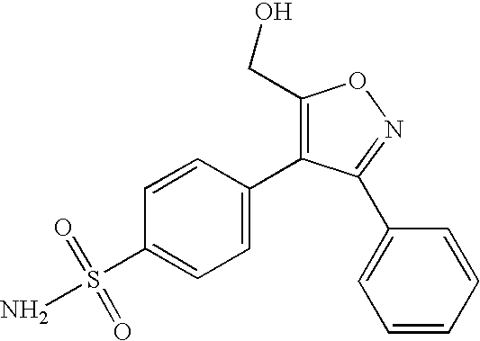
C1=CC(C2=C(CO)ON=C2C2=CC=CC=C2)=CC=C1S(N)(=O)=O
